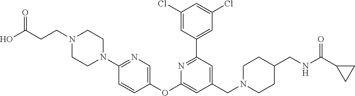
C1(Cl)=CC(C2=NC(OC3=CN=C(N4CCN(CCC(O)=O)CC4)C=C3)=CC(CN3CCC(CNC(C4CC4)=O)CC3)=C2)=CC(Cl)=C1
